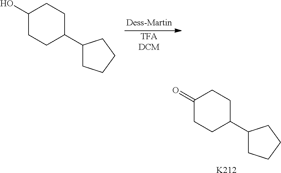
C1(=O)CCC(C2CCCC2)CC1.[K212].[TFADCM].C1(O)CCC(C2CCCC2)CC1
